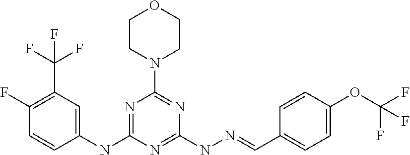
C1(NC2=NC(N3CCOCC3)=NC(NN=CC3=CC=C(OC(F)(F)F)C=C3)=N2)=CC(C(F)(F)F)=C(F)C=C1
